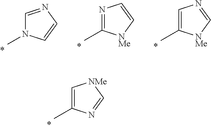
C1=NC=CN1C.N1=C(C)[NMe]C=C1.C1=C(C)[NMe]C=N1.C1=C(C)N=C[NMe]1
